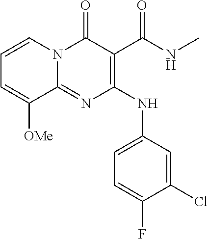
C1=C(F)C(Cl)=CC(NC2=C(C(NC)=O)C(=O)N3C(=N2)C([OMe])=CC=C3)=C1
